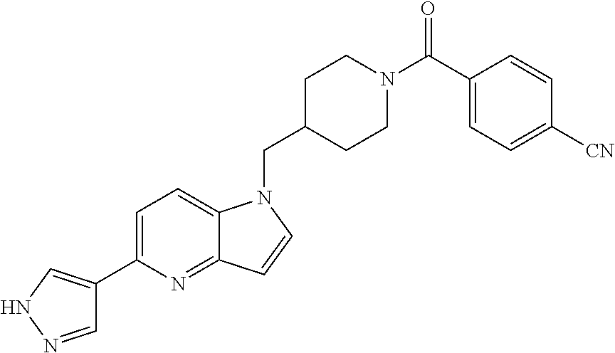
C1=NNC=C1C1=CC=C2C(=N1)C=CN2CC1CCN(C(C2=CC=C([CN])C=C2)=O)CC1
